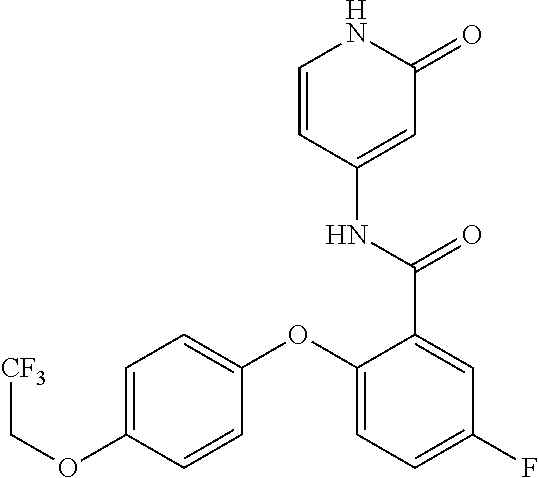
C1=CC(NC(C2=CC(F)=CC=C2OC2=CC=C(OC[CF3])C=C2)=O)=CC(=O)N1
